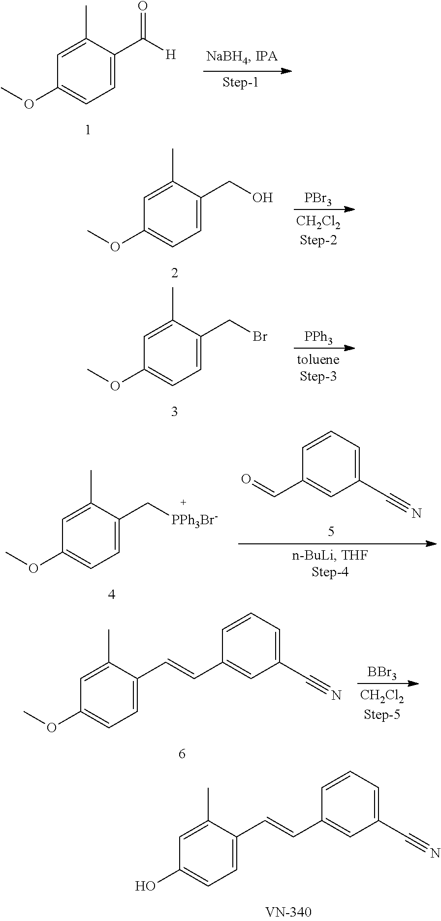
C1=C(C([H])=O)C(C)=CC(OC)=C1.C1=C(CO)C(C)=CC(OC)=C1.[PBr3].C1=C(CBr)C(C)=CC(OC)=C1.[PPh3].C1=C(C[PPh3Br-])C(C)=CC(OC)=C1.C1(C#N)=CC=CC(C=O)=C1.C1=C(C=CC2=CC(C#N)=CC=C2)C(C)=CC(OC)=C1.[BBr3].C1=C(C=CC2=CC(C#N)=CC=C2)C(C)=CC(O)=C1
